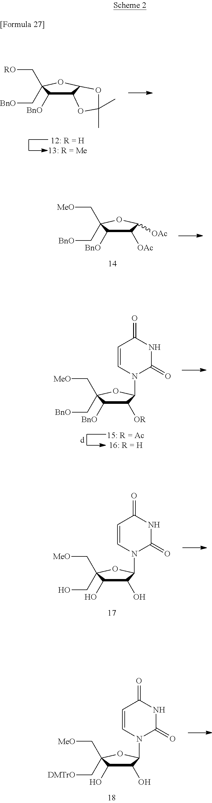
C([RO])C1(C[BnO])C([BnO])C2C(O1)OC(C)(C)O2.C([MeO])C1(C[BnO])C([BnO])C([OAc])C([OAc])O1.N1(C2OC(C[MeO])(C[BnO])C([BnO])C2[OR])C(=O)NC(=O)C=C1.N1(C2OC(C[MeO])(CO)C(O)C2O)C(=O)NC(=O)C=C1.N1(C2OC(C[MeO])(C[DMTrO])C(O)C2O)C(=O)NC(=O)C=C1
